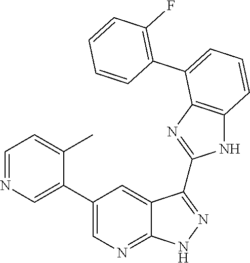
C1(F)=C(C2=CC=CC3=C2N=C(C2=NNC4=NC=C(C5=CN=CC=C5C)C=C42)N3)C=CC=C1
